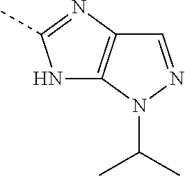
N1C2=C(N=C1C)C=NN2C(C)C
